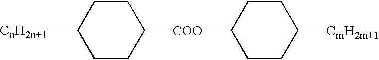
C1CC([COO]C2CCC([CmH2m+1])CC2)CCC1[CnH2n+1]
